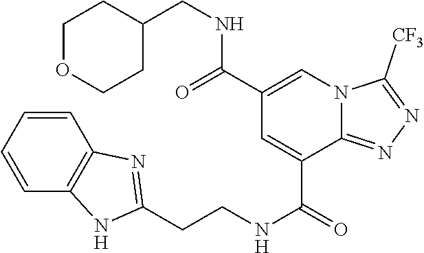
C1=CC=CC2=C1N=C(CCNC(=O)C1=CC(C(NCC3CCOCC3)=O)=CN3C1=NN=C3[CF3])N2
